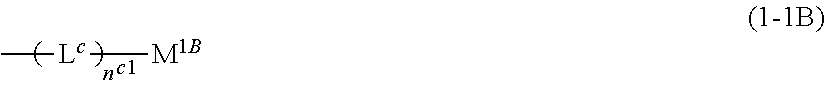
C[Lc][M1B]
